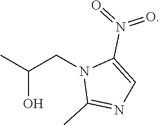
C(O)(C)CN1C(C)=NC=C1N(=O)=O
